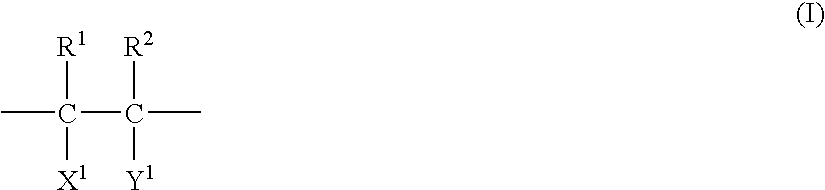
CC(C(C)([R2])[Y1])([R1])[X1]
